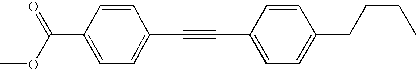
COC(=O)C1=CC=C(C#CC2=CC=C(CCCC)C=C2)C=C1
